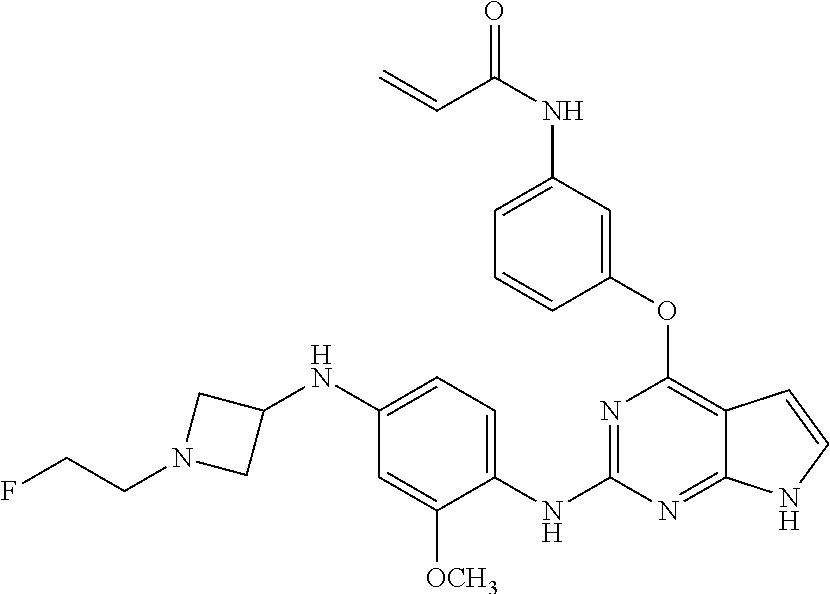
C1(NC2=CC=C(NC3=NC(OC4=CC(NC(C=C)=O)=CC=C4)=C4C(=N3)NC=C4)C([OCH3])=C2)CN(CCF)C1
